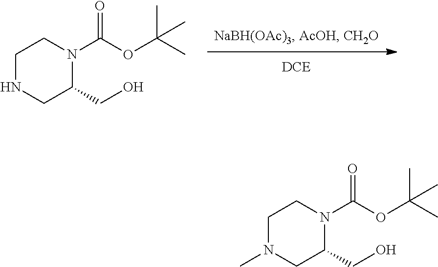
C1NCC(CO)N(C(=O)OC(C)(C)C)C1.C1N(C)CC(CO)N(C(=O)OC(C)(C)C)C1
